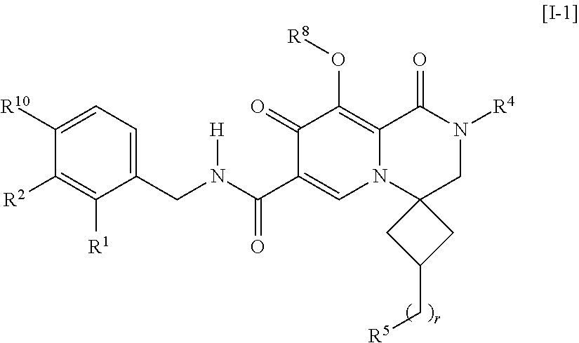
C1(CN(C(C2=CN3C(=C(O[R8])C2=O)C(=O)N([R4])CC32CC(C[R5])C2)=O)[H])=CC=C([R10])C([R2])=C1[R1]
